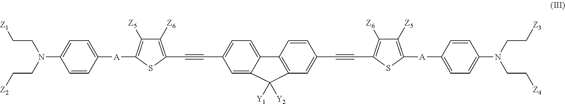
C1=C2C(=CC=C1C#CC1=C([Z6])C([Z5])=C([A]C3=CC=C(N(CC[Z2])CC[Z1])C=C3)S1)C1=C(C=C(C#CC3=C([Z6])C([Z5])=C([A]C4=CC=C(N(CC[Z3])CC[Z4])C=C4)S3)C=C1)C2([Y2])[Y1]
